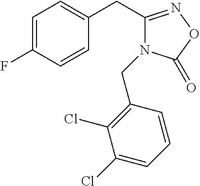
C1=C(F)C=CC(CC2=NOC(=O)N2CC2=C(Cl)C(Cl)=CC=C2)=C1
